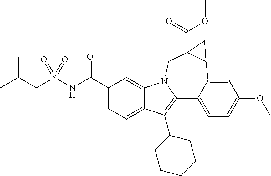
C1(C(NS(CC(C)C)(=O)=O)=O)=CC=C2C(=C1)N1C(=C2C2CCCCC2)C2=CC=C(OC)C=C2C2C(C(=O)OC)(C1)C2
